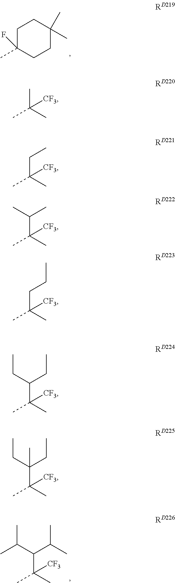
CC1(F)CCC(C)(C)CC1.CC(C)(C(C(C)C)C(C)C)[CF3].CC(C)(C)[CF3].CC(C)(CC)[CF3].CC(C)(C(C)C)[CF3].CC(C)(CCC)[CF3].CC(C)(C(CC)CC)[CF3].CC(C)(C(CC)(CC)C)[CF3]
